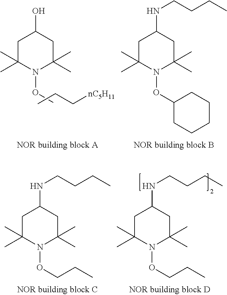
C1C(C)(C)N(OC)C(C)(C)CC1O.C(C[nC5H11])C.C1C(C)(C)N(OC2CCCCC2)C(C)(C)CC1NCCCC.C1C(C)(C)N(OCCC)C(C)(C)CC1NCCCC.C1C(C)(C)N(OCCC)C(C)(C)CC1NCCCC
